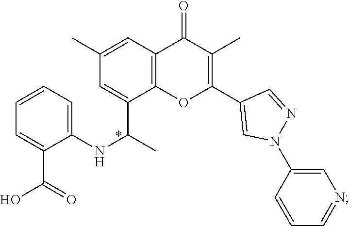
C1=C(C(O)=O)C(NC(C)C2=CC(C)=CC3=C2OC(C2=CN(C4=CN=CC=C4)N=C2)=C(C)C3=O)=CC=C1
